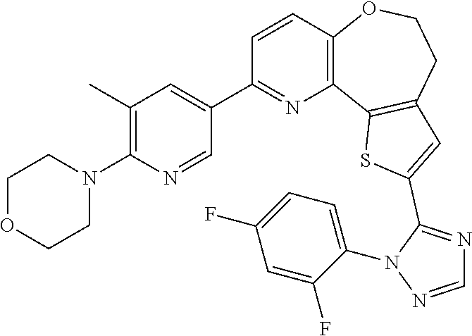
C1=CC2=C(N=C1C1=CC(C)=C(N3CCOCC3)N=C1)C1=C(CCO2)C=C(C2=NC=NN2C2=CC=C(F)C=C2F)S1
